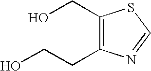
C1(CO)=C(CCO)N=CS1
